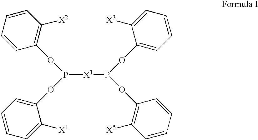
P([X1]P(OC1=CC=CC=C1[X3])OC1=C([X5])C=CC=C1)(OC1=CC=CC=C1[X4])OC1=C([X2])C=CC=C1
